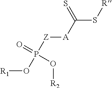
C(S[R])([A][Z]P(O[R1])(=O)O[R2])=S
